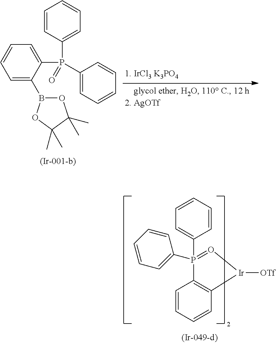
C1(P(C2=CC=CC=C2)(C2=CC=CC=C2)=O)=CC=CC=C1B1OC(C)(C)C(C)(C)O1.C1=CC=CC=C1P1(C2=CC=CC=C2)=O[Ir]([OTf])C2=C1C=CC=C2
